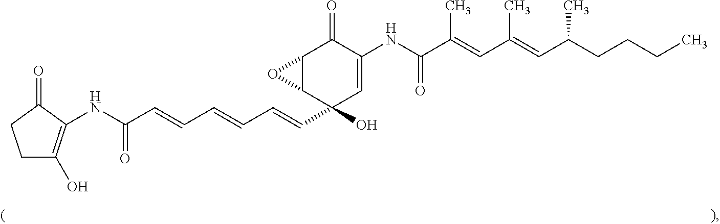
C1C(O)=C(NC(C=CC=CC=CC2(O)C=C(NC(C(=CC(=CC(CCCC)C)C)C)=O)C(=O)C3C2O3)=O)C(=O)C1
